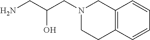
C12=C(C=CC=C1)CCN(CC(O)CN)C2
